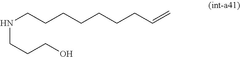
N(CCCO)CCCCCCCC=C
